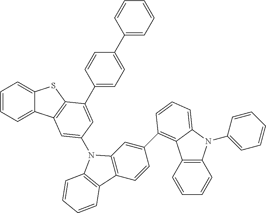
C1=CC=C2C(=C1)SC1=C2C=C(N2C3=C(C=CC(C4=C5C6=C(C=CC=C6)N(C6=CC=CC=C6)C5=CC=C4)=C3)C3=C2C=CC=C3)C=C1C1=CC=C(C2=CC=CC=C2)C=C1
